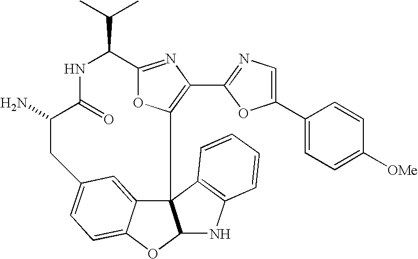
NC1C(=O)NC(C(C)C)C2=NC(C3=NC=C(C4=CC=C([OMe])C=C4)O3)=C(O2)C23C4=CC(=CC=C4OC2NC2=C3C=CC=C2)C1
